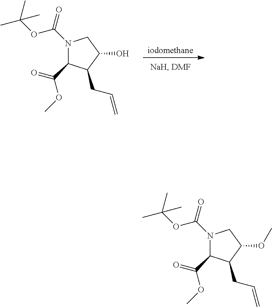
[iodomethane].N1(C(OC(C)(C)C)=O)C(C(=O)OC)C(CC=C)C(O)C1.N1(C(OC(C)(C)C)=O)C(C(=O)OC)C(CC=C)C(OC)C1
